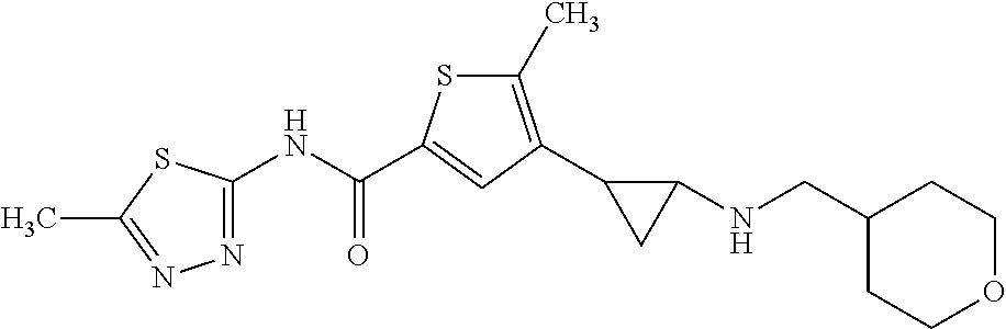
C1(C)=C(C2CC2NCC2CCOCC2)C=C(C(NC2=NN=C(C)S2)=O)S1
